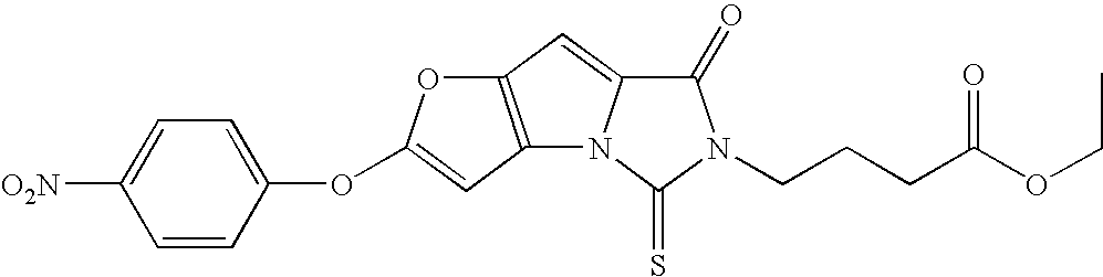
O(C1=CC2=C(C=C3N2C(=S)N(CCCC(OCC)=O)C3=O)O1)C1=CC=C([O2N])C=C1
